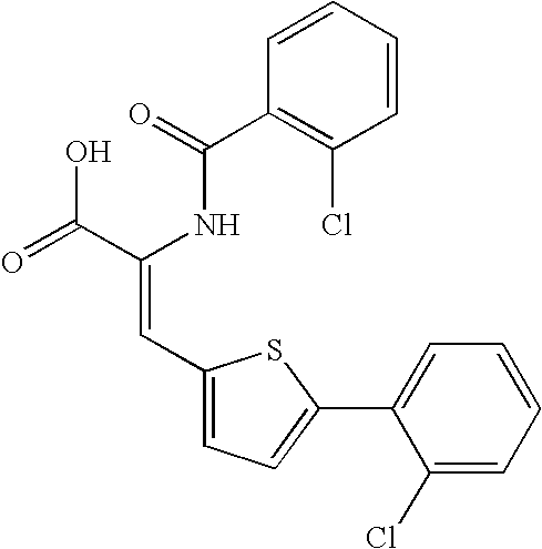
C1=CC=CC(Cl)=C1C(=O)NC(C(=O)O)=CC1=CC=C(C2=CC=CC=C2Cl)S1
